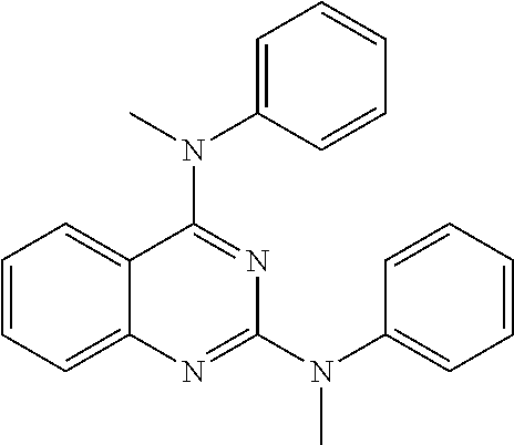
C1(N(C2=CC=CC=C2)C)=NC2=CC=CC=C2C(N(C)C2=CC=CC=C2)=N1
